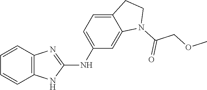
C12=C(C=CC=C1)N=C(NC1=CC=C3C(=C1)N(C(COC)=O)CC3)N2
